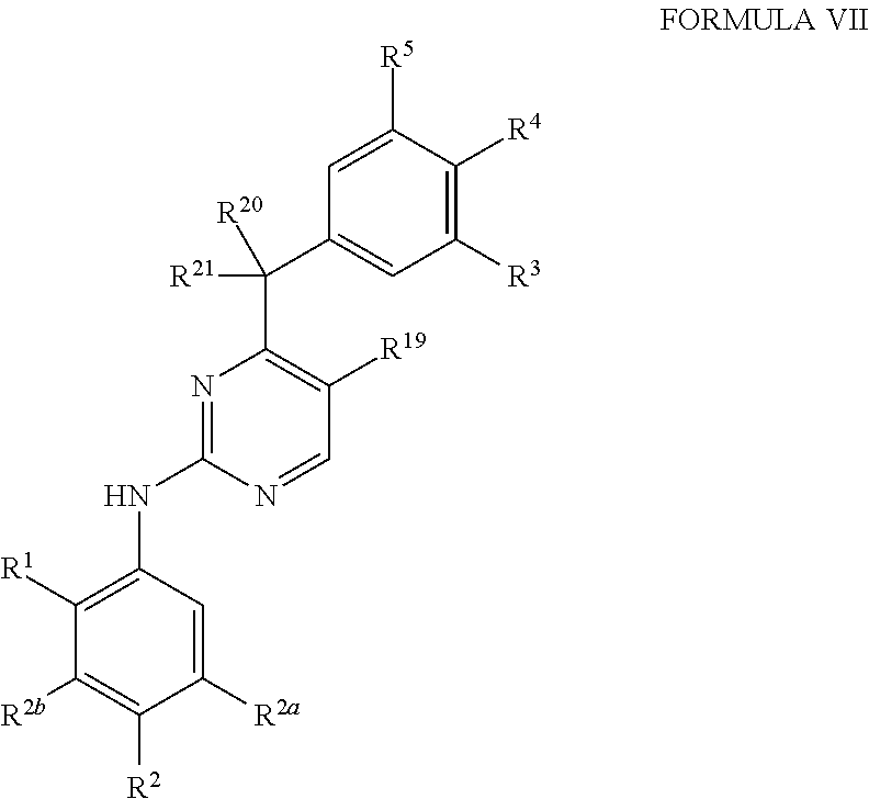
C1([R1])=C(NC2=NC(C(C3=CC([R3])=C([R4])C([R5])=C3)([R20])[R21])=C([R19])C=N2)C=C([R2a])C([R2])=C1[R2b]
